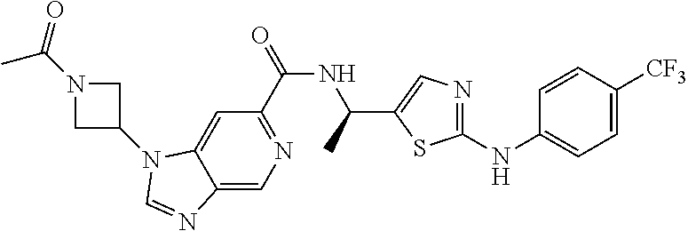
C1(C(=O)NC(C2=CN=C(NC3=CC=C([CF3])C=C3)S2)C)=NC=C2C(=C1)N(C1CN(C(C)=O)C1)C=N2
